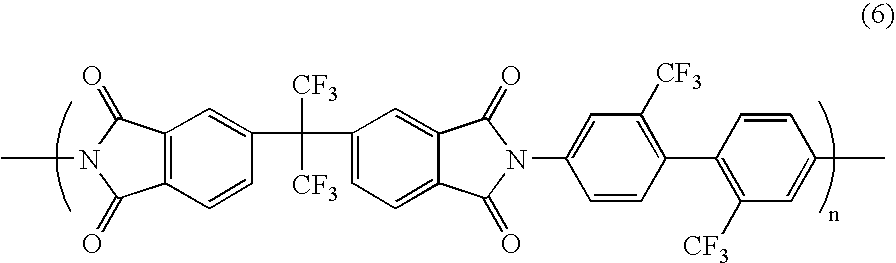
C12=C(C=CC(C([CF3])(C3=CC=C4C(=C3)C(=O)N(C3=CC([CF3])=C(C5=C([CF3])C=C(C)C=C5)C=C3)C4=O)[CF3])=C1)C(=O)N(C)C2=O
